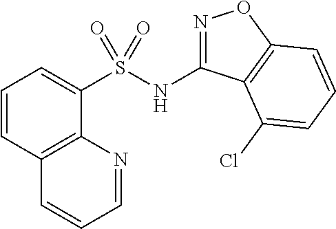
N(C1=NOC2=C1C(Cl)=CC=C2)S(C1=CC=CC2=C1N=CC=C2)(=O)=O
